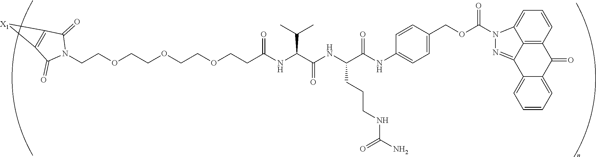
C(COCCOCCOCCC(NC(C(NC(C(NC1=CC=C(COC(=O)N2C3=CC=CC4=C3C(=N2)C2=CC=CC=C2C4=O)C=C1)=O)CCCNC(=O)N)=O)C(C)C)=O)N1C(=O)C2=C(C1=O)[X1]2
